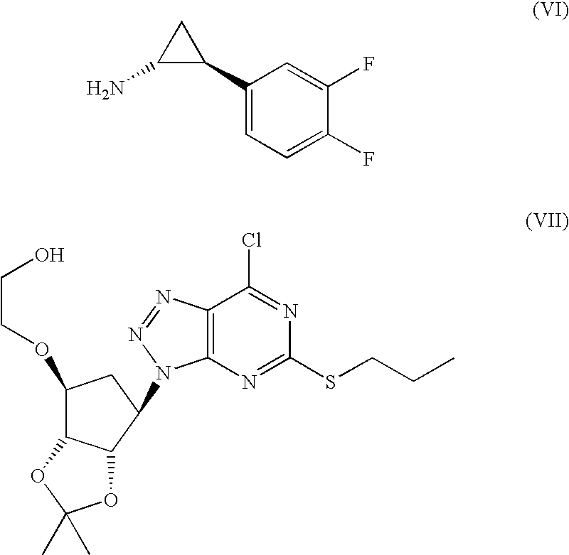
C12=C(N=C(SCCC)N=C1Cl)N(C1C3C(C(OCCO)C1)OC(C)(C)O3)N=N2.NC1C(C2=CC=C(F)C(F)=C2)C1
